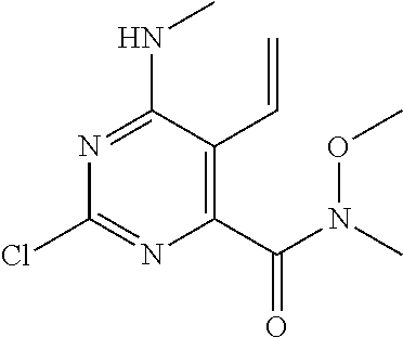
N1=C(NC)C(C=C)=C(C(N(C)OC)=O)N=C1Cl
